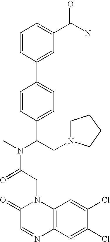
C12=C(C=C(Cl)C(Cl)=C1)N=CC(=O)N2CC(N(C)C(CN1CCCC1)C1=CC=C(C2=CC(C(N)=O)=CC=C2)C=C1)=O
